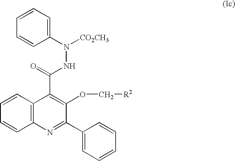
C1=CC=CC2=C1C(C(=O)NN([CO2CH3])C1=CC=CC=C1)=C(OC[R2])C(C1=CC=CC=C1)=N2
